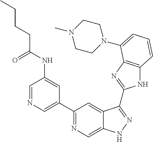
C1=NC=C(C2=NC=C3C(=C2)C(C2=NC4=C(N2)C=CC=C4N2CCN(C)CC2)=NN3)C=C1NC(CCCC)=O
